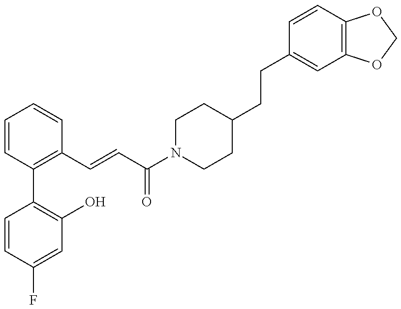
C1=CC(F)=CC(O)=C1C1=C(C=CC(N2CCC(CCC3=CC4=C(C=C3)OCO4)CC2)=O)C=CC=C1
